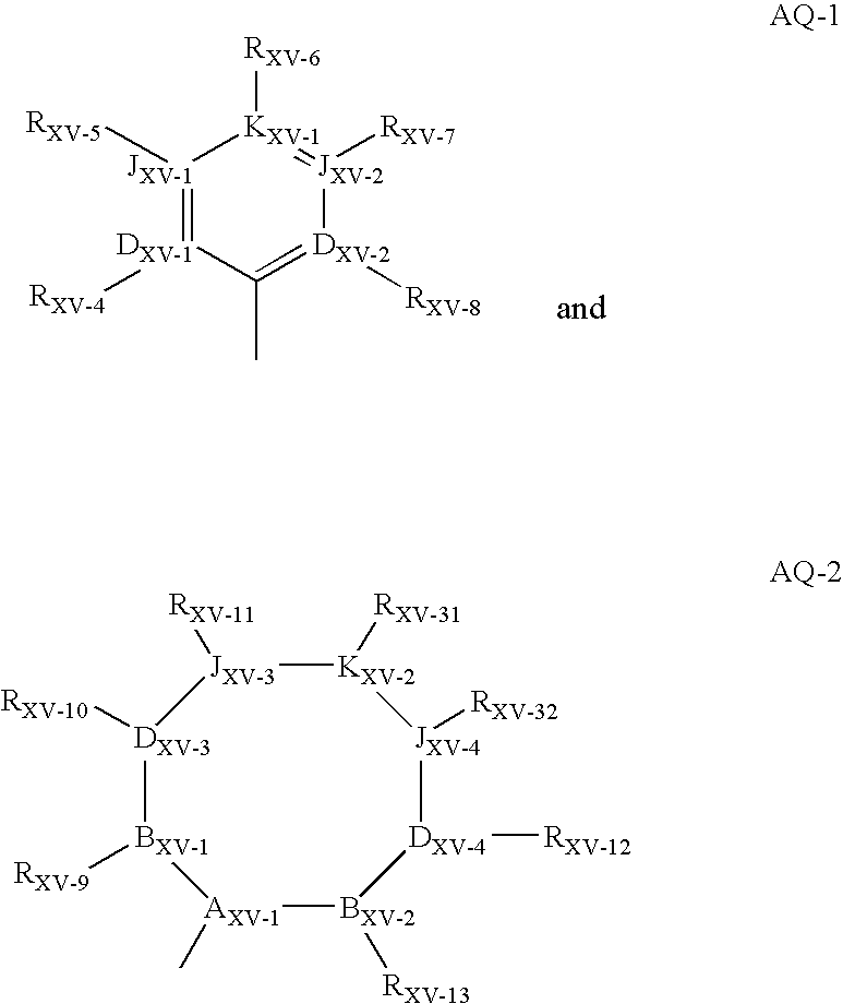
[JXV-1]1([RXV-5])=[DXV-1]([RXV-4])C(C)=[DXV-2]([RXV-8])[JXV-2]([RXV-7])=[KXV-1]1[RXV-6].[AXV-1]1(C)[BXV-2]([RXV-13])[DXV-4]([RXV-12])[JXV-4]([RXV-32])[KXV-2]([RXV-31])[JXV-3]([RXV-11])[DXV-3]([RXV-10])[BXV-1]1[RXV-9]
